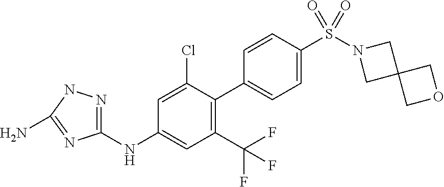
C1(NC2=CC(C(F)(F)F)=C(C3=CC=C(S(N4CC5(C4)COC5)(=O)=O)C=C3)C(Cl)=C2)=NNC(N)=N1
